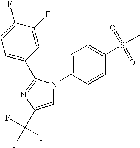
C1=C(N2C=C(C(F)(F)F)N=C2C2=CC=C(F)C(F)=C2)C=CC(S(C)(=O)=O)=C1
